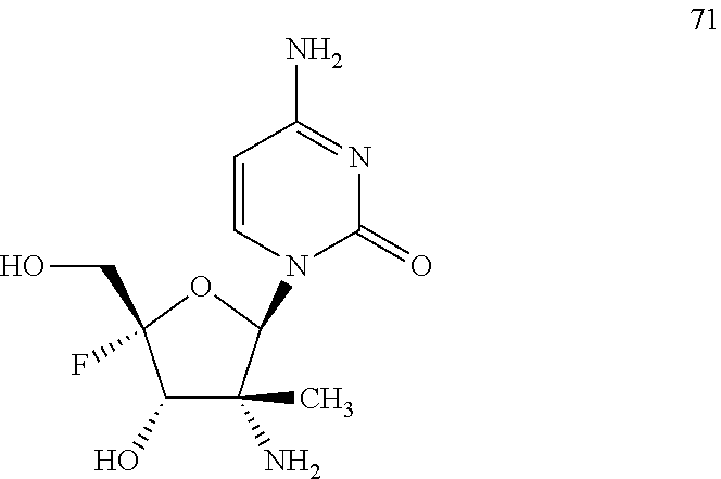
C1(O)C(N)(C)C(N2C(=O)N=C(N)C=C2)OC1(F)CO
